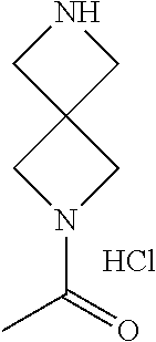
N1CC2(C1)CN(C(C)=O)C2.Cl
